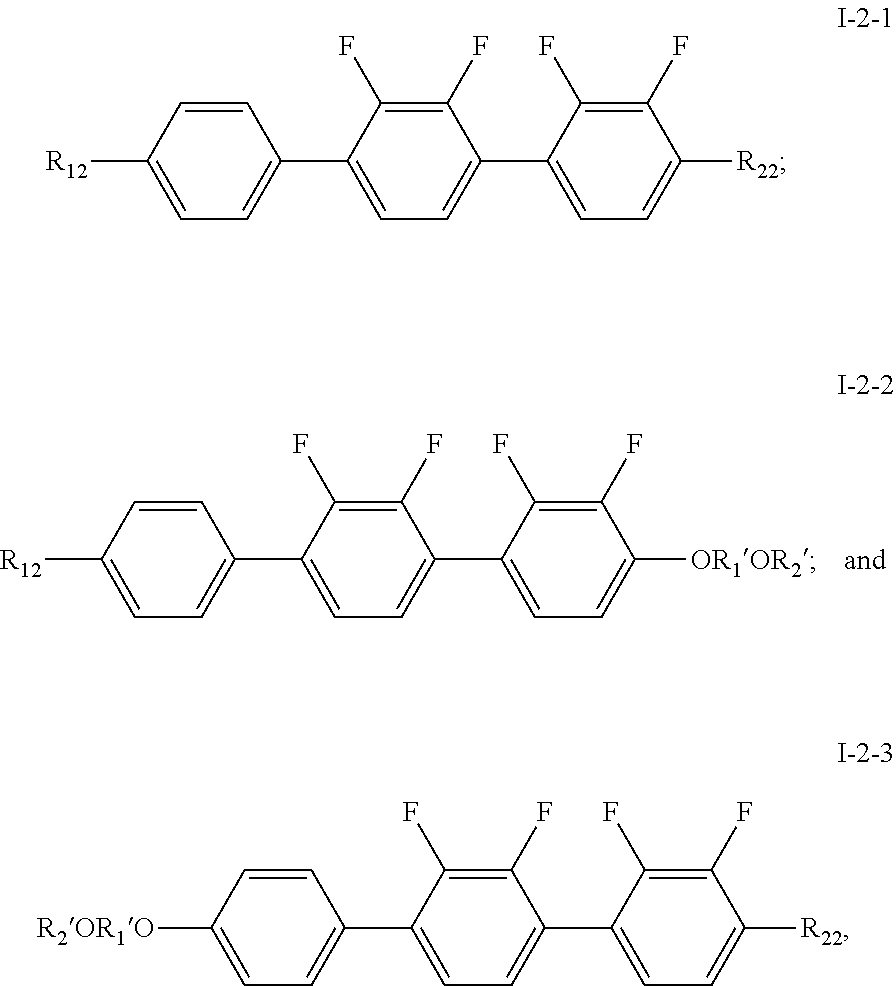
C1=CC([R12])=CC=C1C1=CC=C(C2=CC=C([OR1OR2])C(F)=C2F)C(F)=C1F.C1=CC([R12])=CC=C1C1=CC=C(C2=CC=C([R22])C(F)=C2F)C(F)=C1F.C1=CC([R2OR1O])=CC=C1C1=CC=C(C2=CC=C([R22])C(F)=C2F)C(F)=C1F
